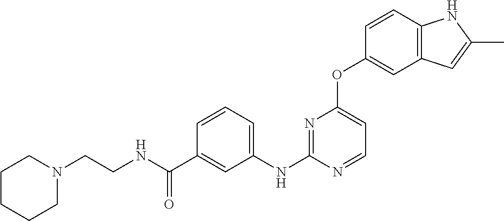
C(NC(C1=CC(NC2=NC(OC3=CC4=C(C=C3)NC(C)=C4)=CC=N2)=CC=C1)=O)CN1CCCCC1
